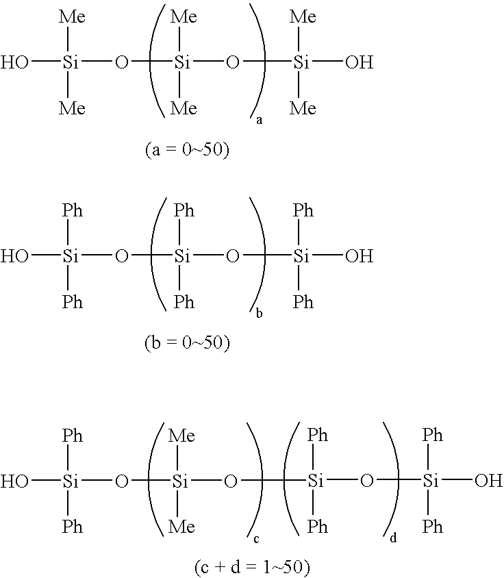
O[Si]([Ph])([Ph])O[Si]([Me])([Me])O[Si](O[Si]([Ph])([Ph])O)([Ph])[Ph].[Si](O)([Me])([Me])O[Si]([Me])([Me])O[Si]([Me])([Me])O.[Si](O)([Ph])([Ph])O[Si]([Ph])([Ph])O[Si]([Ph])([Ph])O
